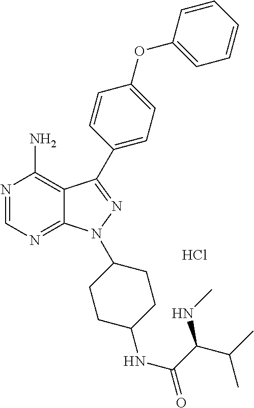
N1=CN=C2C(=C1N)C(C1=CC=C(OC3=CC=CC=C3)C=C1)=NN2C1CCC(NC(=O)C(C(C)C)NC)CC1.Cl
